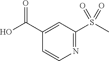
OC(C1=CC(S(C)(=O)=O)=NC=C1)=O
